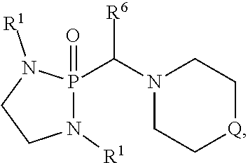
N1(C([R6])P2(=O)N([R1])CCN2[R1])CC[Q]CC1
